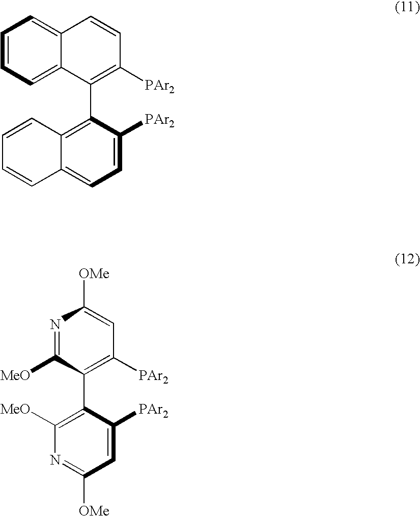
C1=CC=C2C(=C1)C=CC([PAr2])=C2C1=C2C(=CC=C1[PAr2])C=CC=C2.N1=C([MeO])C(C2=C([MeO])N=C([OMe])C=C2[PAr2])=C([PAr2])C=C1[OMe]
